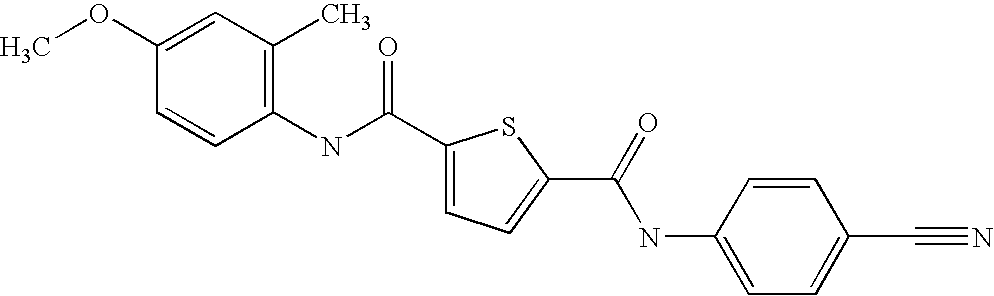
C1(C(NC2=C(C)C=C(OC)C=C2)=O)=CC=C(C(=O)NC2=CC=C(C#N)C=C2)S1
